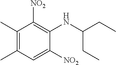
C1(C)=C(C)C=C([NO2])C(NC(CC)CC)=C1[NO2]
